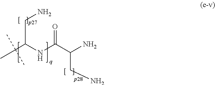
C(C(NC(C(N)CN)=O)CN)(C)(C)C
